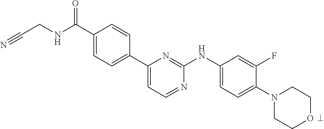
C1(C(NCC#N)=O)=CC=C(C2=CC=NC(NC3=CC=C(N4CCOCC4)C(F)=C3)=N2)C=C1
